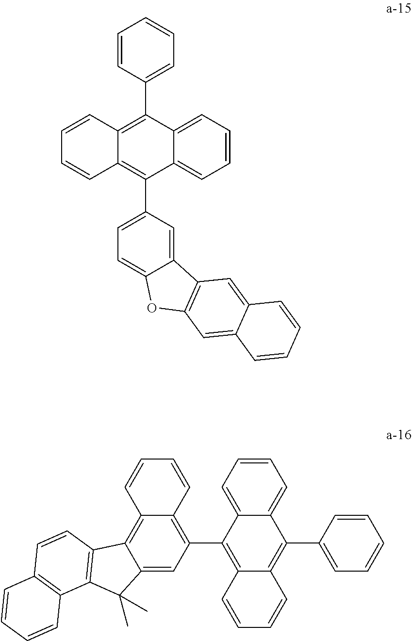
C12=CC=CC=C1C(C1=CC=C3C(=C1)C1=C(O3)C=C3C(=C1)C=CC=C3)=C1C(=C2C2=CC=CC=C2)C=CC=C1.C1=C2C(=CC=C1)C(C1=CC=CC=C1)=C1C(=C2C2=C3C(=C4C(=C2)C(C)(C)C2=C4C=CC4=C2C=CC=C4)C=CC=C3)C=CC=C1
